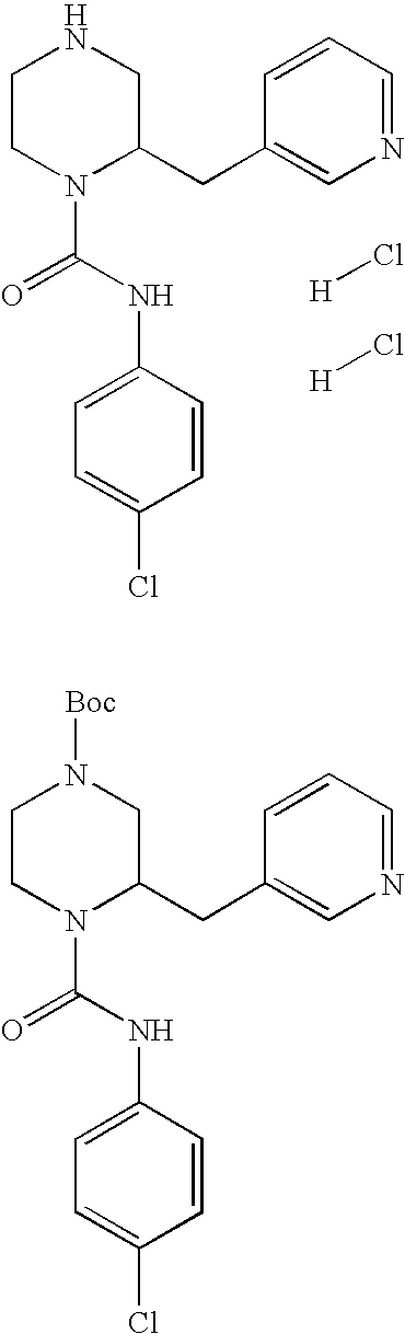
[H]Cl.[H]Cl.C1CN(C(=O)NC2=CC=C(Cl)C=C2)C(CC2=CN=CC=C2)CN1.[Boc]N1CCN(C(=O)NC2=CC=C(Cl)C=C2)C(CC2=CN=CC=C2)C1
